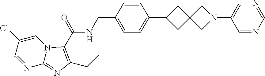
C1(N2CC3(C2)CC(C2=CC=C(CNC(=O)C4=C(CC)N=C5N4C=C(Cl)C=N5)C=C2)C3)=CN=CN=C1
